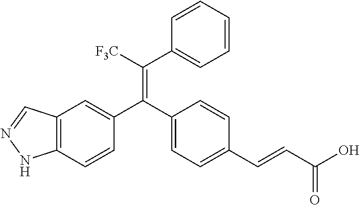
C12=C(C=CC(C(C3=CC=C(C=CC(O)=O)C=C3)=C([F3C])C3=CC=CC=C3)=C1)NN=C2
